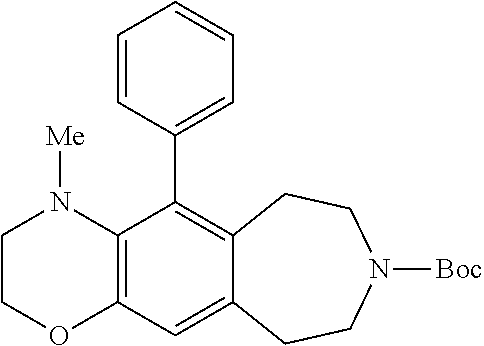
C12=C(N([Me])CCO1)C(C1=CC=CC=C1)=C1C(=C2)CCN([Boc])CC1
